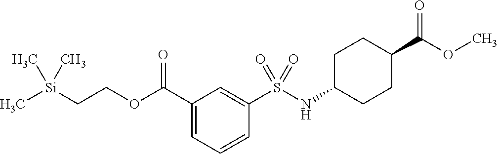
C1(C(=O)OCC[Si](C)(C)C)=CC=CC(S(=O)(NC2CCC(C(=O)OC)CC2)=O)=C1
